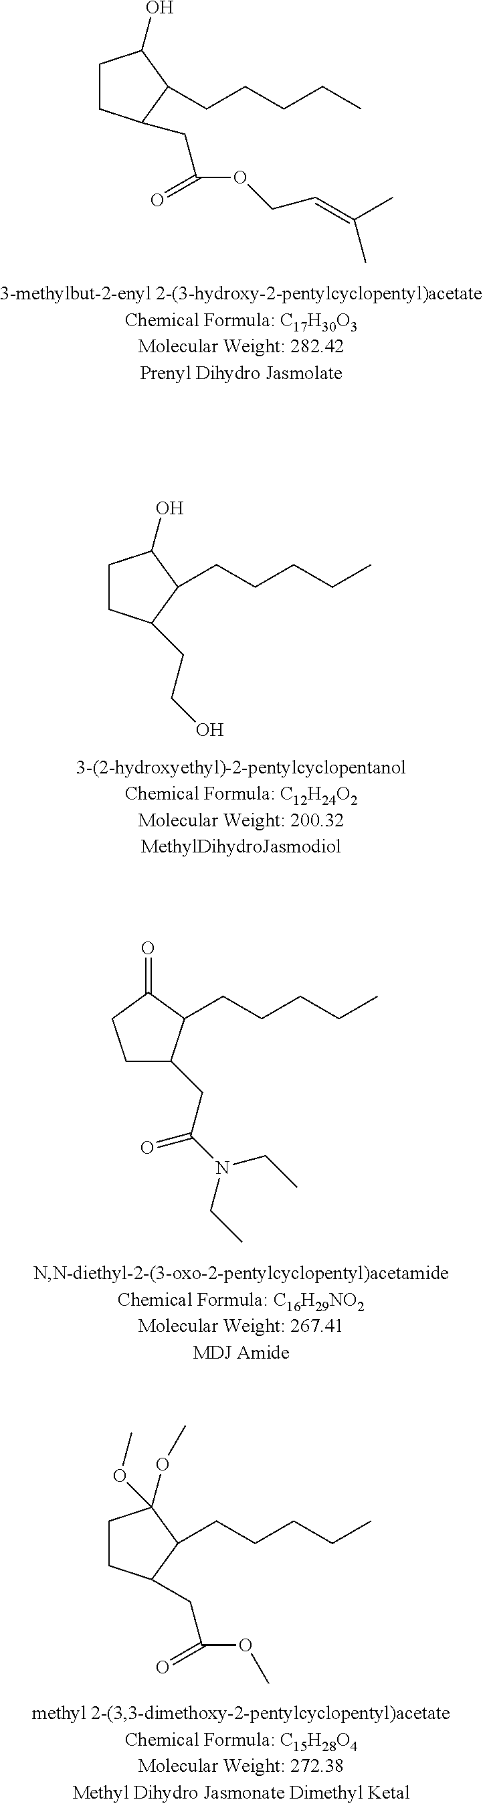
C1CC(CCO)C(CCCCC)C1O.C1CC(CC(OCC=C(C)C)=O)C(CCCCC)C1O.C1CC(CC(OC)=O)C(CCCCC)C1(OC)OC.C1C(CC(N(CC)CC)=O)C(CCCCC)C(=O)C1
